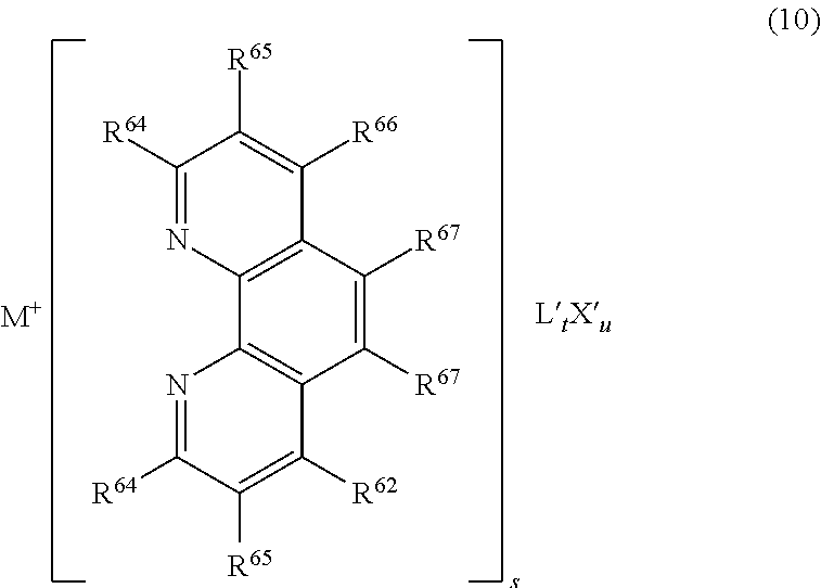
C1([R64])=NC2=C(C([R66])=C1[R65])C([R67])=C([R67])C1=C2N=C([R64])C([R65])=C1[R62].[M+]
